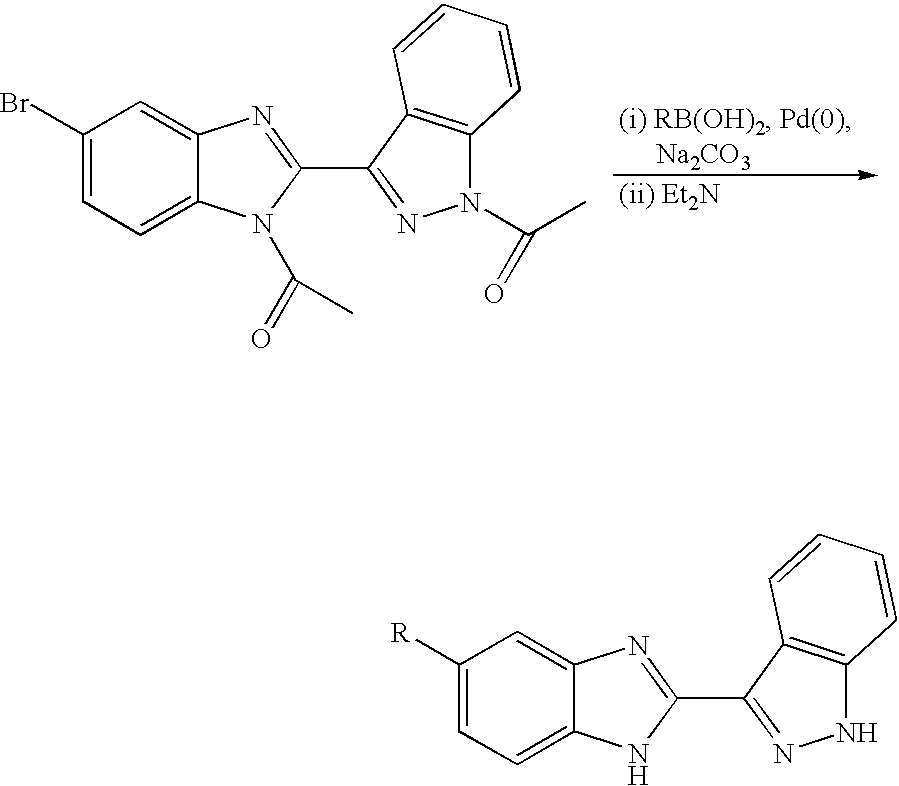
C1(Br)=CC=C2C(=C1)N=C(C1=NN(C(C)=O)C3=C1C=CC=C3)N2C(=O)C.C1([R])=CC=C2C(=C1)N=C(C1=NNC3=C1C=CC=C3)N2
